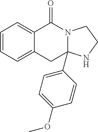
C1=CC=C2C(=C1)C(=O)N1C(C3=CC=C(OC)C=C3)(C2)NCC1
